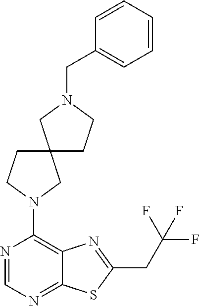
C1(N2CCC3(C2)CCN(CC2=CC=CC=C2)C3)=C2C(=NC=N1)SC(CC(F)(F)F)=N2
